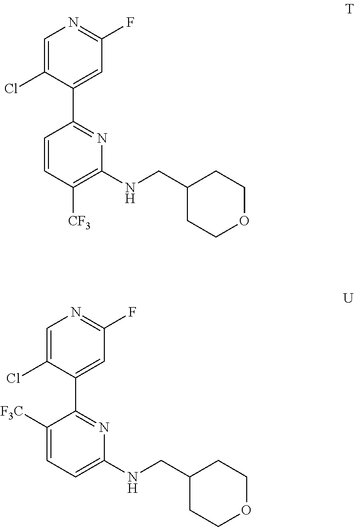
C1=C(Cl)C(C2=NC(NCC3CCOCC3)=C([CF3])C=C2)=CC(F)=N1.C1=C(Cl)C(C2=NC(NCC3CCOCC3)=CC=C2[F3C])=CC(F)=N1
